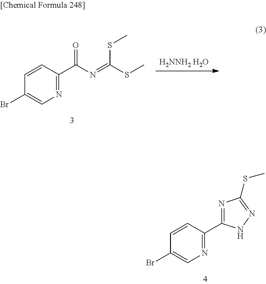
C1(Br)=CN=C(C2=NC(SC)=NN2)C=C1.[H2NNH2 H2O].C1(Br)=CN=C(C(N=C(SC)SC)=O)C=C1
